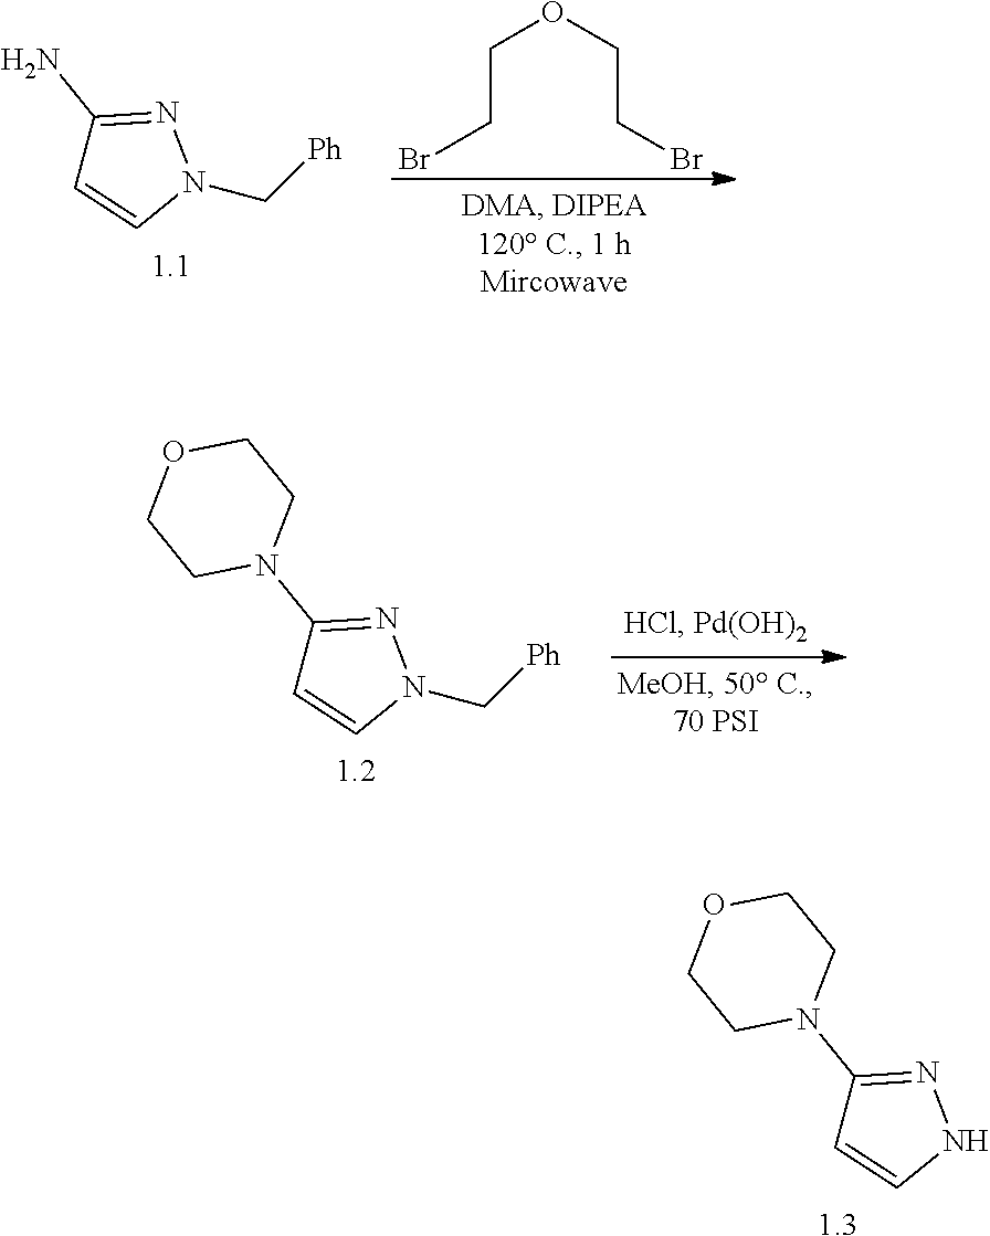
C1(N2CCOCC2)=NNC=C1.[1.3].C(CBr)OCCBr.C1(N)=NN(C[Ph])C=C1.[1.1].C1(N2CCOCC2)=NN(C[Ph])C=C1.[1.2]
